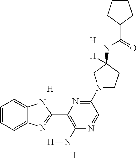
[H].[H].[H].C1=CC=C2C(=C1)NC(C1=C(N[H])N=CC(N3CCC([H])(NC(=O)C4CCCC4)C3)=N1)=N2
